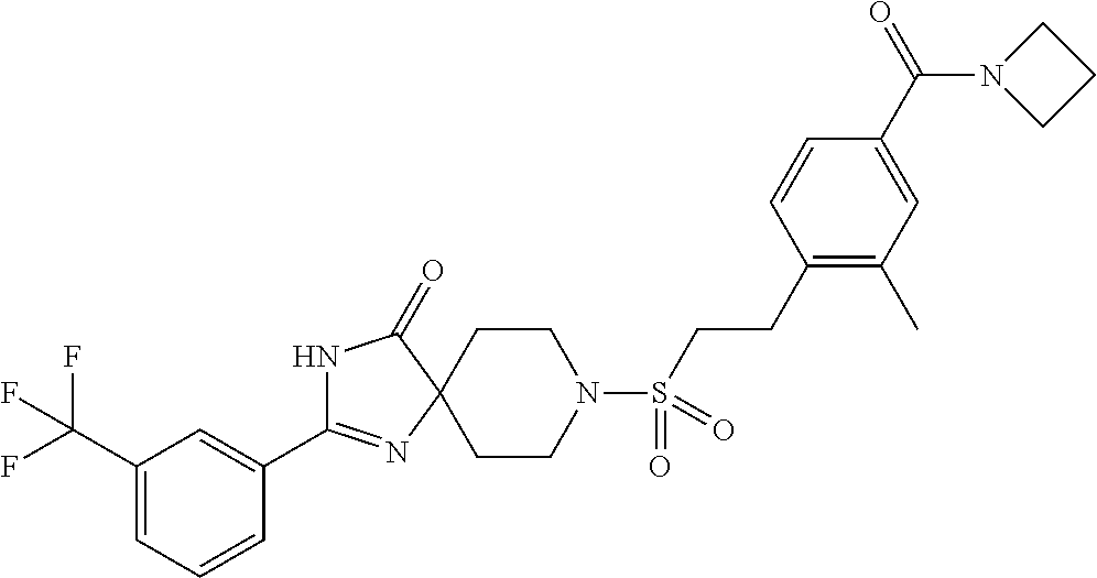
N1C(=O)C2(N=C1C1=CC(C(F)(F)F)=CC=C1)CCN(S(=O)(=O)CCC1=C(C)C=C(C(=O)N3CCC3)C=C1)CC2
